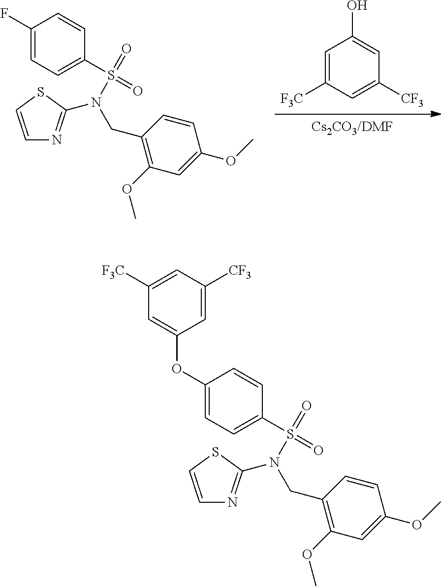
[Cs2CO3/DMF].C1=C([F3C])C=C([CF3])C=C1O.C1=CSC(N(CC2=C(OC)C=C(OC)C=C2)S(=O)(=O)C2=CC=C(F)C=C2)=N1.C1=CSC(N(CC2=C(OC)C=C(OC)C=C2)S(=O)(=O)C2=CC=C(OC3=CC([F3C])=CC([CF3])=C3)C=C2)=N1
